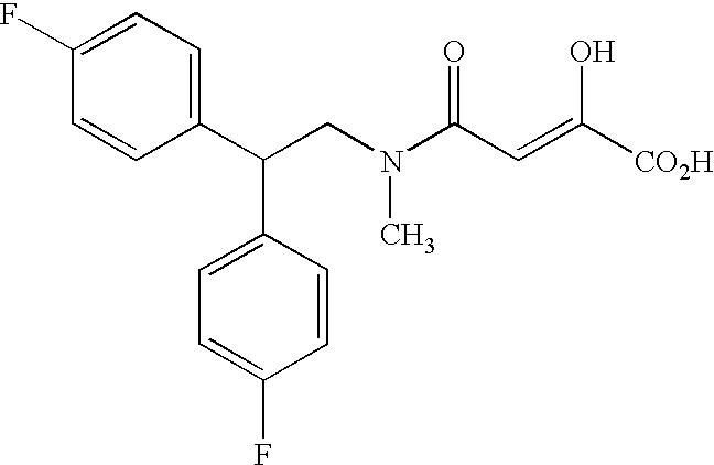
C(CN(C)C(C=C([CO2H])O)=O)(C1=CC=C(F)C=C1)C1=CC=C(F)C=C1
